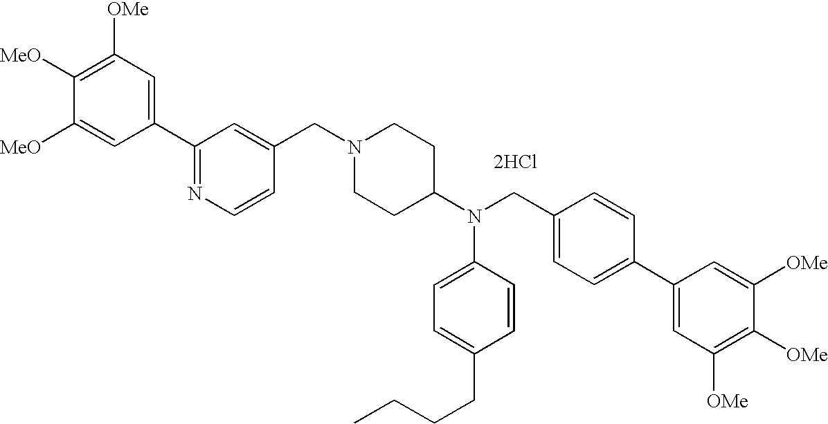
C1(C2=NC=CC(CN3CCC(N(CC4=CC=C(C5=CC([OMe])=C([OMe])C([OMe])=C5)C=C4)C4=CC=C(CCCC)C=C4)CC3)=C2)=CC([OMe])=C([MeO])C([MeO])=C1.[2HCl]
